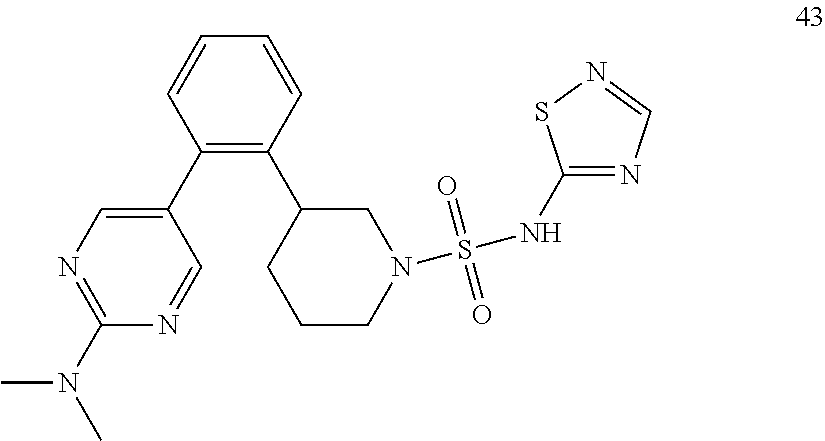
C1(C2=C(C3CCCN(S(NC4=NC=NS4)(=O)=O)C3)C=CC=C2)=CN=C(N(C)C)N=C1
